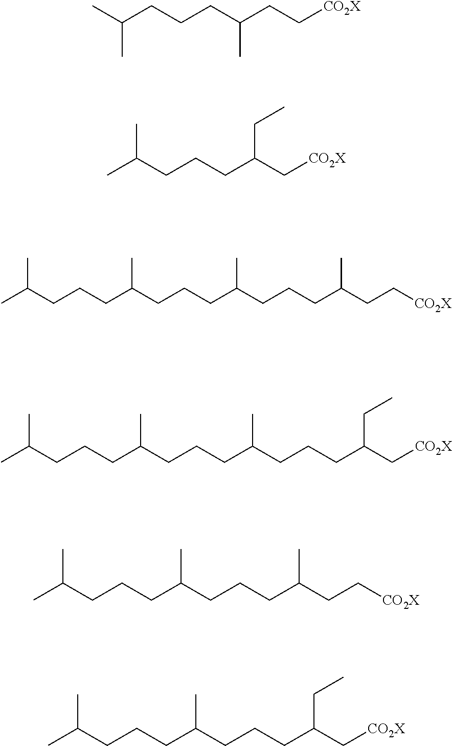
C(CC(CCCC(C)CCCC(CCCC(C)C)C)C)[CO2X].C(CC(CCCC(C)CCCC(C)C)C)[CO2X].[CO2X]CCC(CCCC(C)C)C.[CO2X]CC(CCCC(C)C)CC.[CO2X]CC(CCCC(C)CCCC(CCCC(C)C)C)CC.[CO2X]CC(CCCC(C)CCCC(C)C)CC
